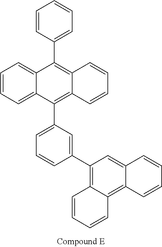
C1=CC(C2=C3C(=C(C4=CC=CC(C5=C6C(=C7C(=C5)C=CC=C7)C=CC=C6)=C4)C4=CC=CC=C24)C=CC=C3)=CC=C1
